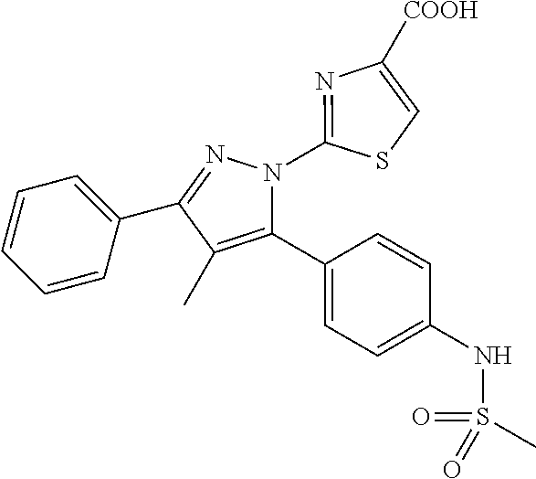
C1=CC=C(C2=NN(C3=NC([COOH])=CS3)C(C3=CC=C(NS(C)(=O)=O)C=C3)=C2C)C=C1
